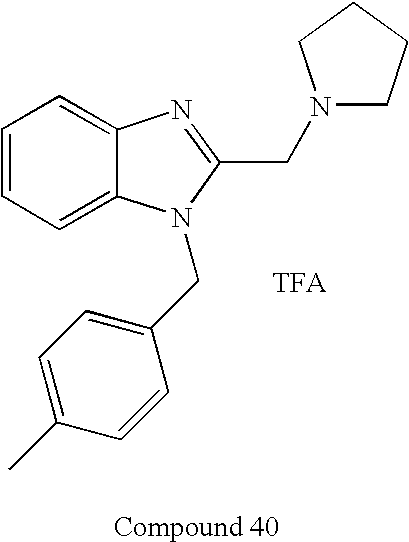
C1=CC=C2C(=C1)N=C(CN1CCCC1)N2CC1=CC=C(C)C=C1.[TFA]
